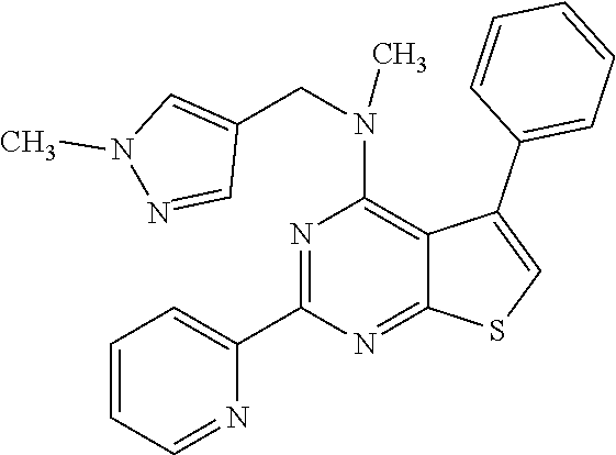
N1=C(C2=CC=CC=N2)N=C2C(=C1N(C)CC1=CN(C)N=C1)C(C1=CC=CC=C1)=CS2
